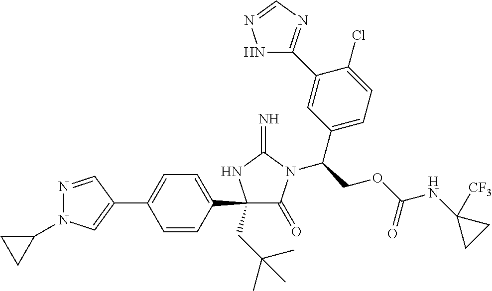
N1=CC(C2=CC=C(C3(CC(C)(C)C)C(=O)N(C(COC(NC4([CF3])CC4)=O)C4=CC=C(Cl)C(C5=NC=NN5)=C4)C(=N)N3)C=C2)=CN1C1CC1
